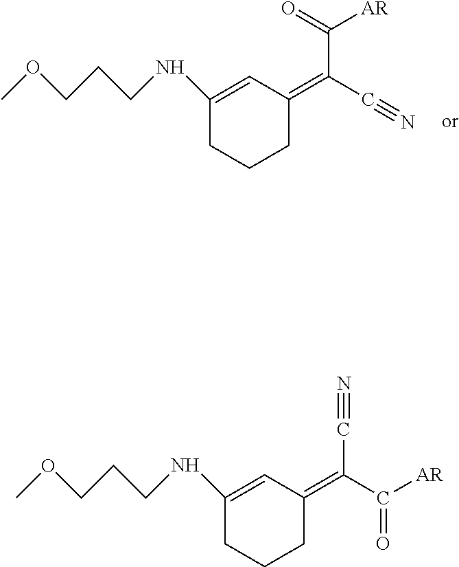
C1(NCCCOC)=CC(=C(C#N)C(=O)[AR])CCC1.C1(NCCCOC)=CC(=C(C([AR])=O)C#N)CCC1
